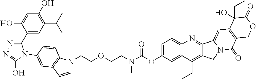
C(COCCN(C(OC1=CC=C2C(=C1)C(CC)=C1C(=N2)C2=CC3=C(C(=O)N2C1)COC(=O)C3(CC)O)=O)C)N1C=CC2=C1C=CC(N1C(C3=CC(C(C)C)=C(O)C=C3O)=NN=C1O)=C2
